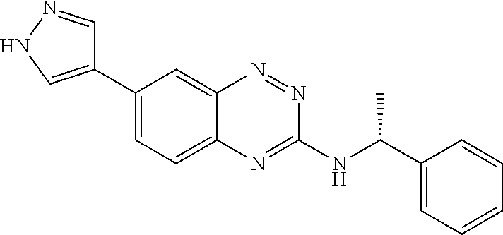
C1(C2=CNN=C2)=CC=C2C(=C1)N=NC(NC(C1=CC=CC=C1)C)=N2
